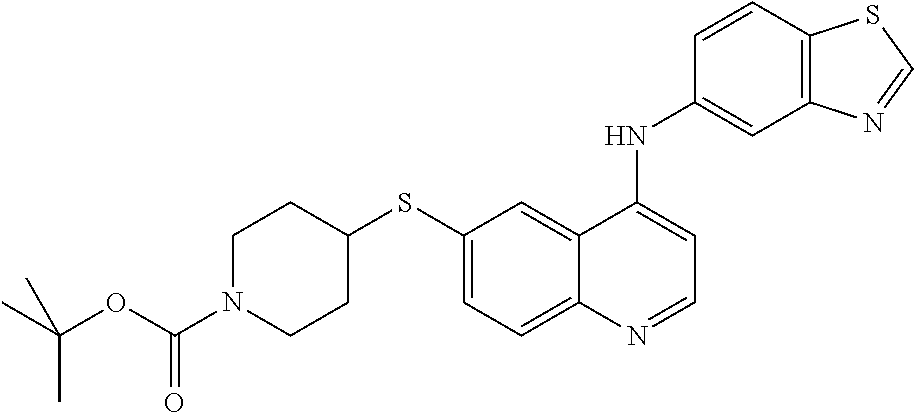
S(C1=CC=C2C(=C1)C(NC1=CC3=C(C=C1)SC=N3)=CC=N2)C1CCN(C(OC(C)(C)C)=O)CC1
